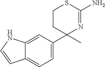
C1CC(C2=CC=C3C(=C2)NC=C3)(C)N=C(N)S1
